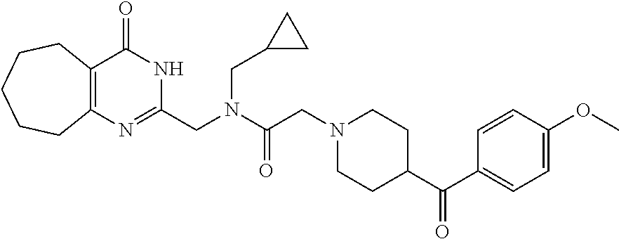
C1=C(OC)C=CC(C(C2CCN(CC(=O)N(CC3=NC4=C(C(=O)N3)CCCCC4)CC3CC3)CC2)=O)=C1
